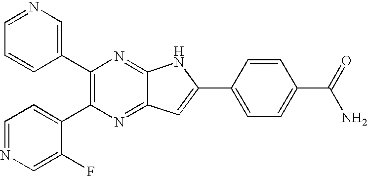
C1(C2=C(C3=CC=NC=C3F)N=C3C(=N2)NC(C2=CC=C(C(=O)N)C=C2)=C3)=CN=CC=C1
